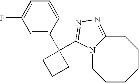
N12CCCCCCC1=NN=C2C1(C2=CC(F)=CC=C2)CCC1
